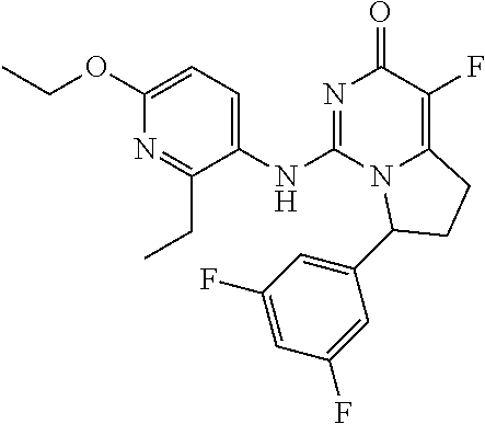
C1(OCC)=CC=C(NC2=NC(=O)C(F)=C3N2C(C2=CC(F)=CC(F)=C2)CC3)C(CC)=N1
